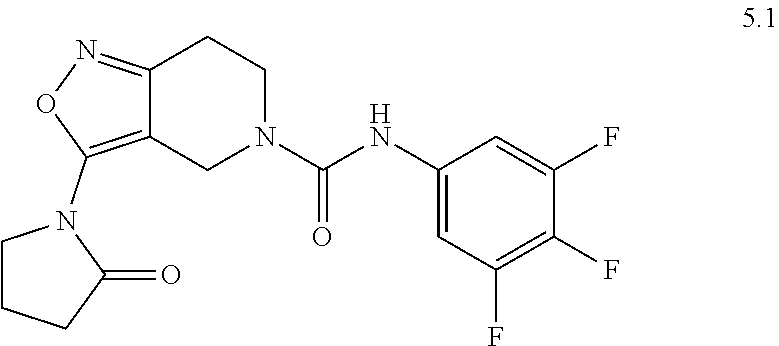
C1(NC(N2CC3=C(N4CCCC4=O)ON=C3CC2)=O)=CC(F)=C(F)C(F)=C1
